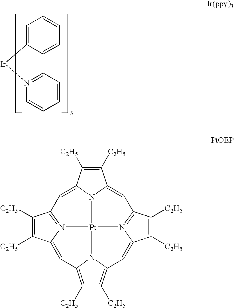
C1=C2C(=CC=C1)C1=N(C=CC=C1)[Ir]2.C1([C2H5])=C([C2H5])C2=CC3=N4C(=CC5=C([C2H5])C([C2H5])=C6N5[Pt]45N2C1=CC1=N5C(=C6)C([C2H5])=C1[C2H5])C([C2H5])=C3[C2H5]
